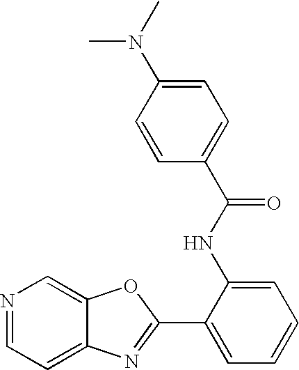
C12=CC=NC=C1OC(C1=CC=CC=C1NC(C1=CC=C(N(C)C)C=C1)=O)=N2
